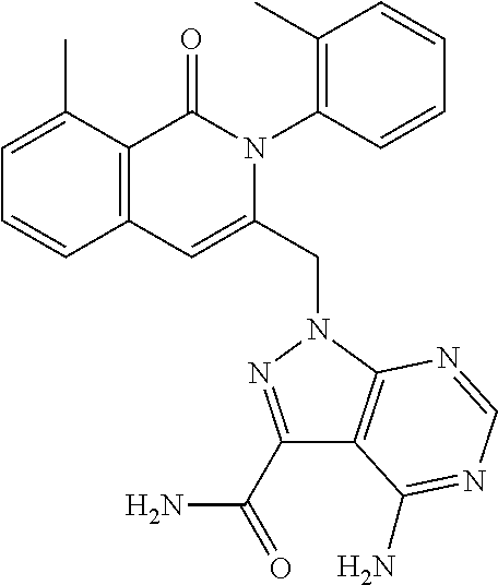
C1=C(C)C2=C(C=C1)C=C(CN1C3=C(C(C(N)=O)=N1)C(N)=NC=N3)N(C1=C(C)C=CC=C1)C2=O
